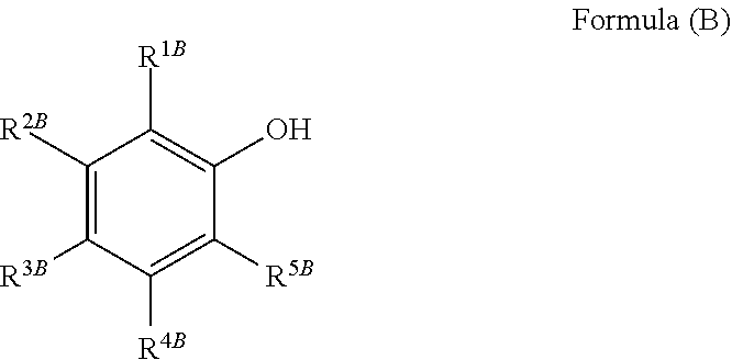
C1([R2B])=C([R3B])C([R4B])=C([R5B])C(O)=C1[R1B]
